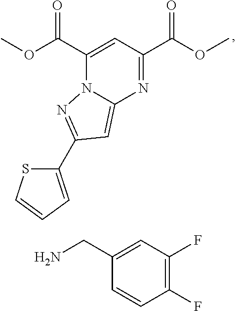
C1(C(OC)=O)=CC(C(OC)=O)=NC2=CC(C3=CC=CS3)=NN12.C1(CN)=CC(F)=C(F)C=C1
